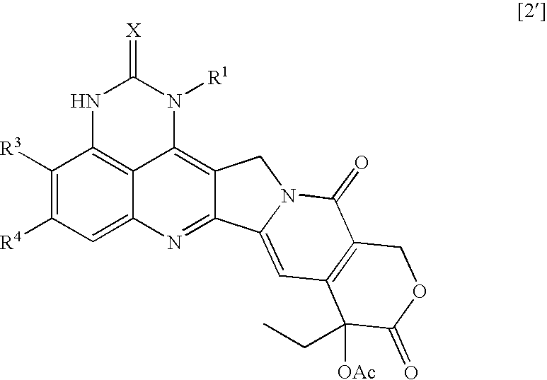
C1([R3])=C([R4])C=C2C3=C1NC(=[X])N([R1])C3=C1C(=N2)C2=CC3=C(C(=O)N2C1)COC(=O)C3([OAc])CC
